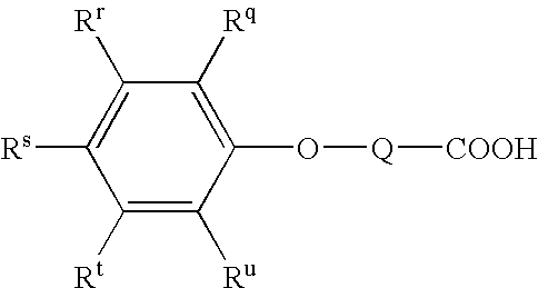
C1([Rt])=C([Ru])C(O[Q][COOH])=C([Rq])C([Rr])=C1[Rs]
